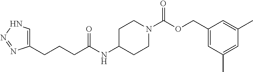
C1=C(CCCC(NC2CCN(C(OCC3=CC(C)=CC(C)=C3)=O)CC2)=O)N=NN1
